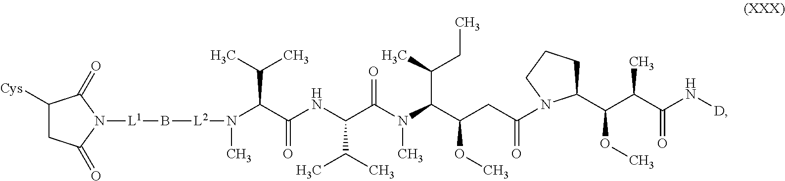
C1([Cys])CC(=O)N([L1]B[L2]N(C)C(C(NC(C(N(C(C(CC(N2C(C(C(C(N[D])=O)C)OC)CCC2)=O)OC)C(C)CC)C)=O)C(C)C)=O)C(C)C)C1=O
